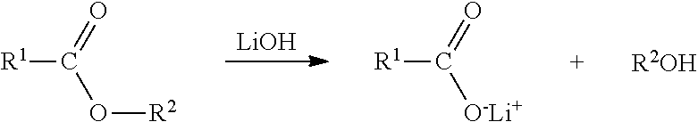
[R1]C(=O)[O-Li+].[LiOH].[R1]C(=O)O[R2].[R2OH]
